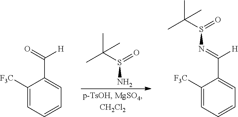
CC(S(=O)N)(C)C.O=C([H])C1=CC=CC=C1[F3C].N(=C([H])C1=CC=CC=C1[F3C])S(C(C)(C)C)=O
